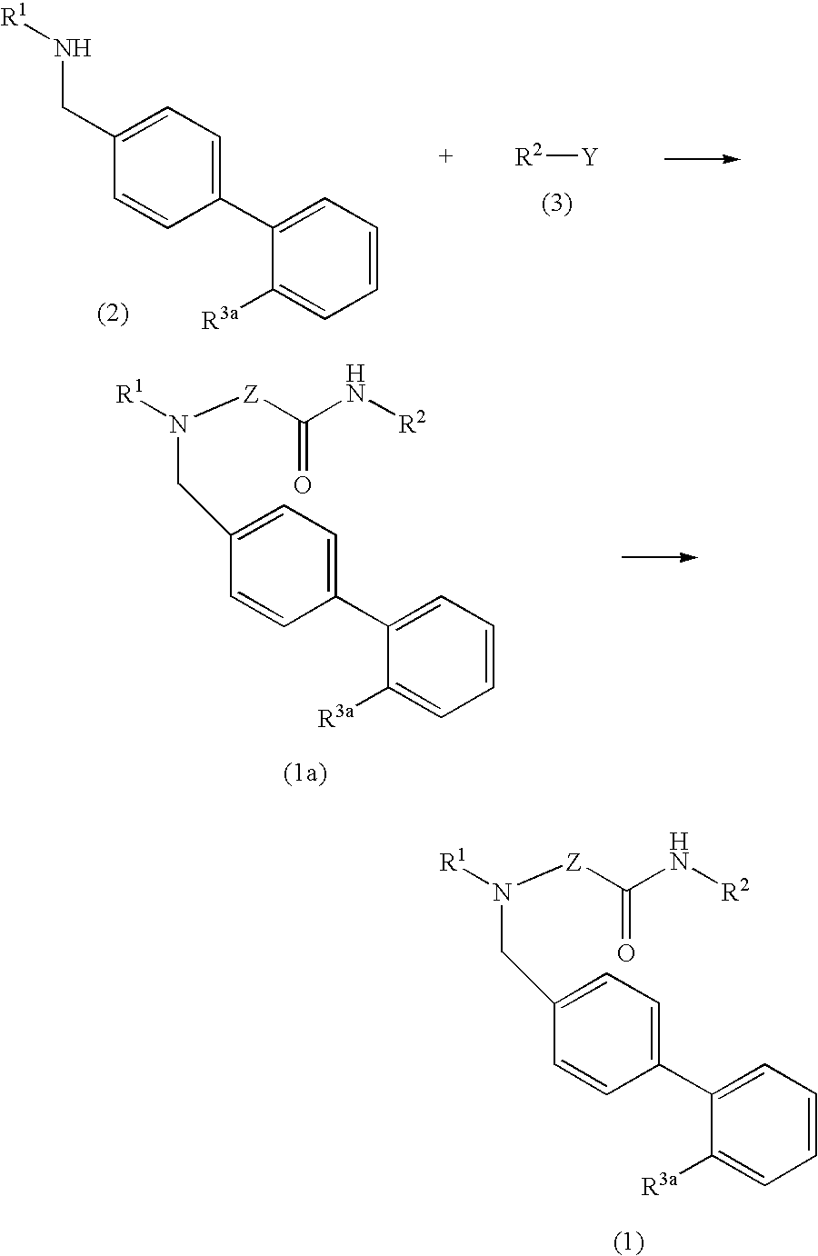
C1([R3a])=CC=CC=C1C1=CC=C(CN[R1])C=C1.[R2][Y].C1([R3a])=CC=CC=C1C1=CC=C(CN([R1])[Z]C(N[R2])=O)C=C1.C1([R3a])=CC=CC=C1C1=CC=C(CN([R1])[Z]C(N[R2])=O)C=C1
